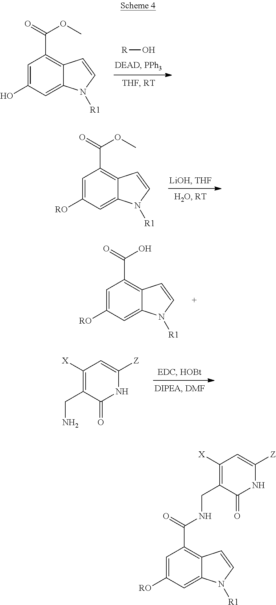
C1=C([RO])C=C2C(=C1C(NCC1=C([X])C=C([Z])NC1=O)=O)C=CN2[R1].O[R].C1=C(O)C=C2C(=C1C(OC)=O)C=CN2[R1].C1=C([RO])C=C2C(=C1C(OC)=O)C=CN2[R1].C1=C([RO])C=C2C(=C1C(O)=O)C=CN2[R1].NCC1=C([X])C=C([Z])NC1=O
